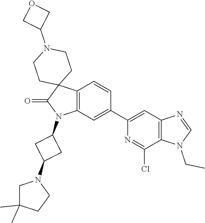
C12=C(C=C(C3=CC4=C(C(Cl)=N3)N(CC)C=N4)C=C1)N(C1CC(N3CC(C)(C)CC3)C1)C(=O)C21CCN(C2COC2)CC1
